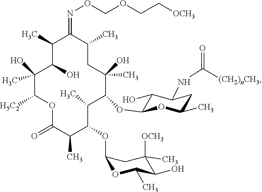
C1(C)C(O)C(O)(C)C([H5C2])OC(=O)C(C)C(OC2OC(C)C(O)C(C)([OCH3])C2)C(C)C(OC2C(O)C(NC(=O)[(CH2)nCH3])CC(C)O2)C(C)(O)CC(C)C1=NOCOCC[OCH3]
